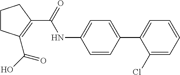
C1CC(C(O)=O)=C(C(=O)NC2=CC=C(C3=CC=CC=C3Cl)C=C2)C1
